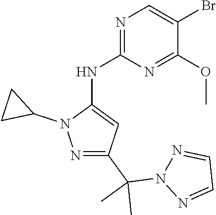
N1(C(C2=NN(C3CC3)C(NC3=NC=C(Br)C(OC)=N3)=C2)(C)C)N=CC=N1
